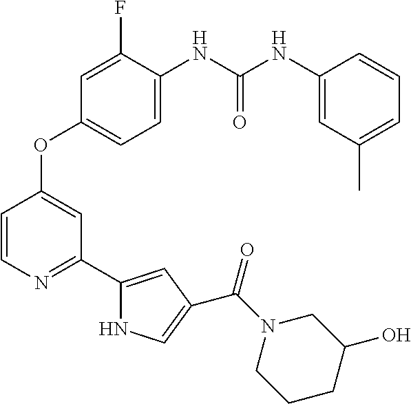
C1=CN=C(C2=CC(C(N3CCCC(O)C3)=O)=CN2)C=C1OC1=CC=C(NC(NC2=CC(C)=CC=C2)=O)C(F)=C1
